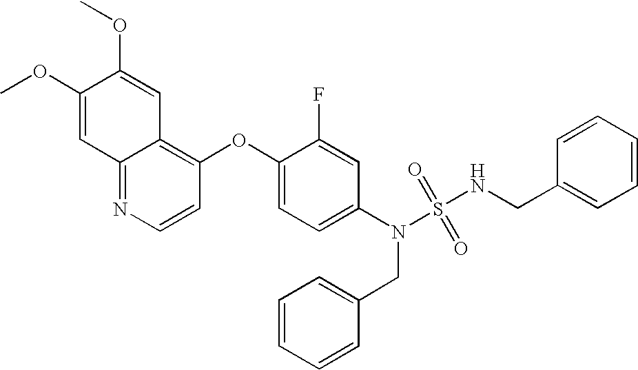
C1(OC)=CC2=NC=CC(OC3=CC=C(N(S(=O)(=O)NCC4=CC=CC=C4)CC4=CC=CC=C4)C=C3F)=C2C=C1OC
